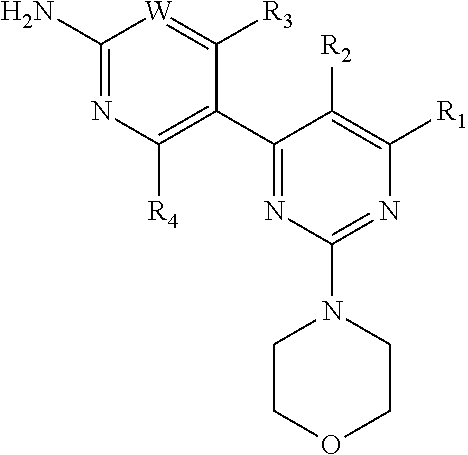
C1(N)=NC([R4])=C(C2=NC(N3CCOCC3)=NC([R1])=C2[R2])C([R3])=[W]1
